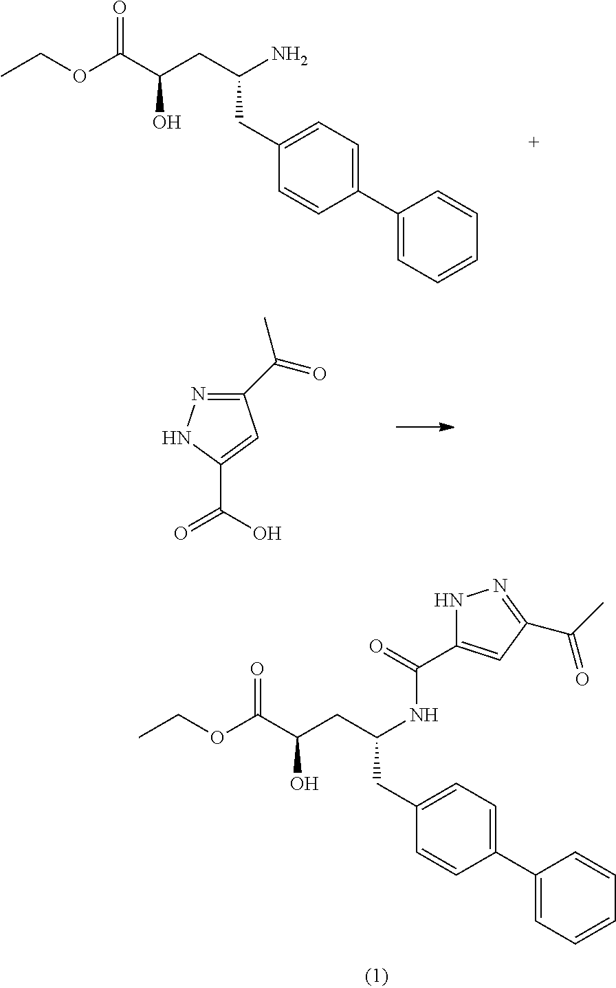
CCOC(C(CC(N)CC1=CC=C(C2=CC=CC=C2)C=C1)O)=O.C1(C(O)=O)=CC(C(=O)C)=NN1.CCOC(C(CC(NC(=O)C1=CC(C(=O)C)=NN1)CC1=CC=C(C2=CC=CC=C2)C=C1)O)=O
